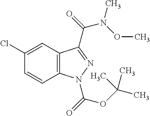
C1(Cl)=CC2=C(C=C1)N(C(=O)OC(C)(C)C)N=C2C(=O)N(OC)C
